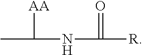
CC(NC([R])=O)[AA]
